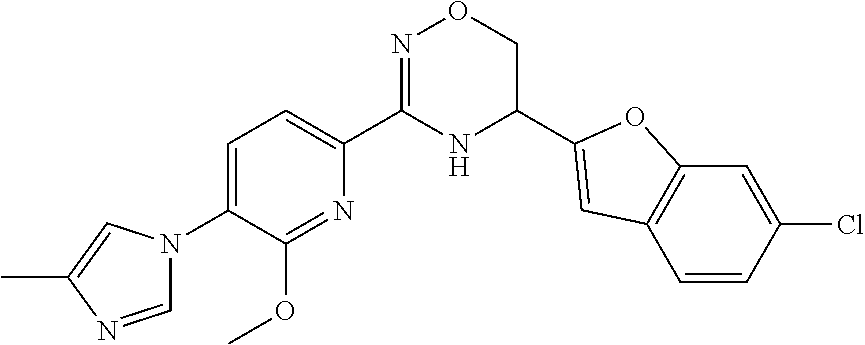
C1=C(N2C=NC(C)=C2)C(OC)=NC(C2=NOCC(C3=CC4=C(C=C(Cl)C=C4)O3)N2)=C1
